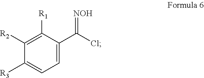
C1([R1])=C([R2])C([R3])=CC=C1C(=[NOH])Cl
